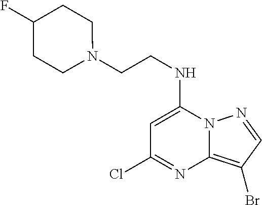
C1=C(NCCN2CCC(F)CC2)N2C(=C(Br)C=N2)N=C1Cl
